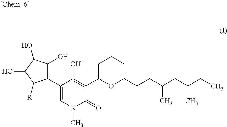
C1(C2=CN(C)C(=O)C(C3OC(CCC(CC(CC)C)C)CCC3)=C2O)C(O)C(O)C(O)C1[R]
